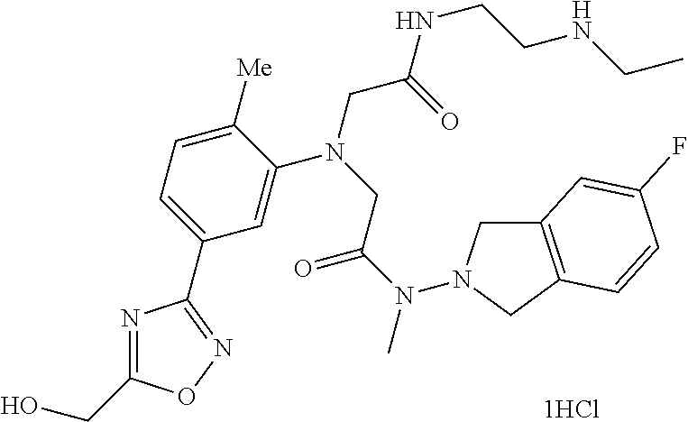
N1=C(CO)ON=C1C1=CC=C([Me])C(N(CC(N(C)N2CC3=C(C2)C=CC(F)=C3)=O)CC(=O)NCCNCC)=C1
